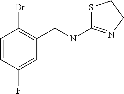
S1C(NCC2=C(Br)C=CC(F)=C2)=NCC1
